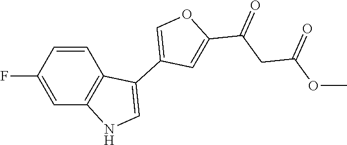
C1=CC(F)=CC2=C1C(C1=COC(C(CC(OC)=O)=O)=C1)=CN2
